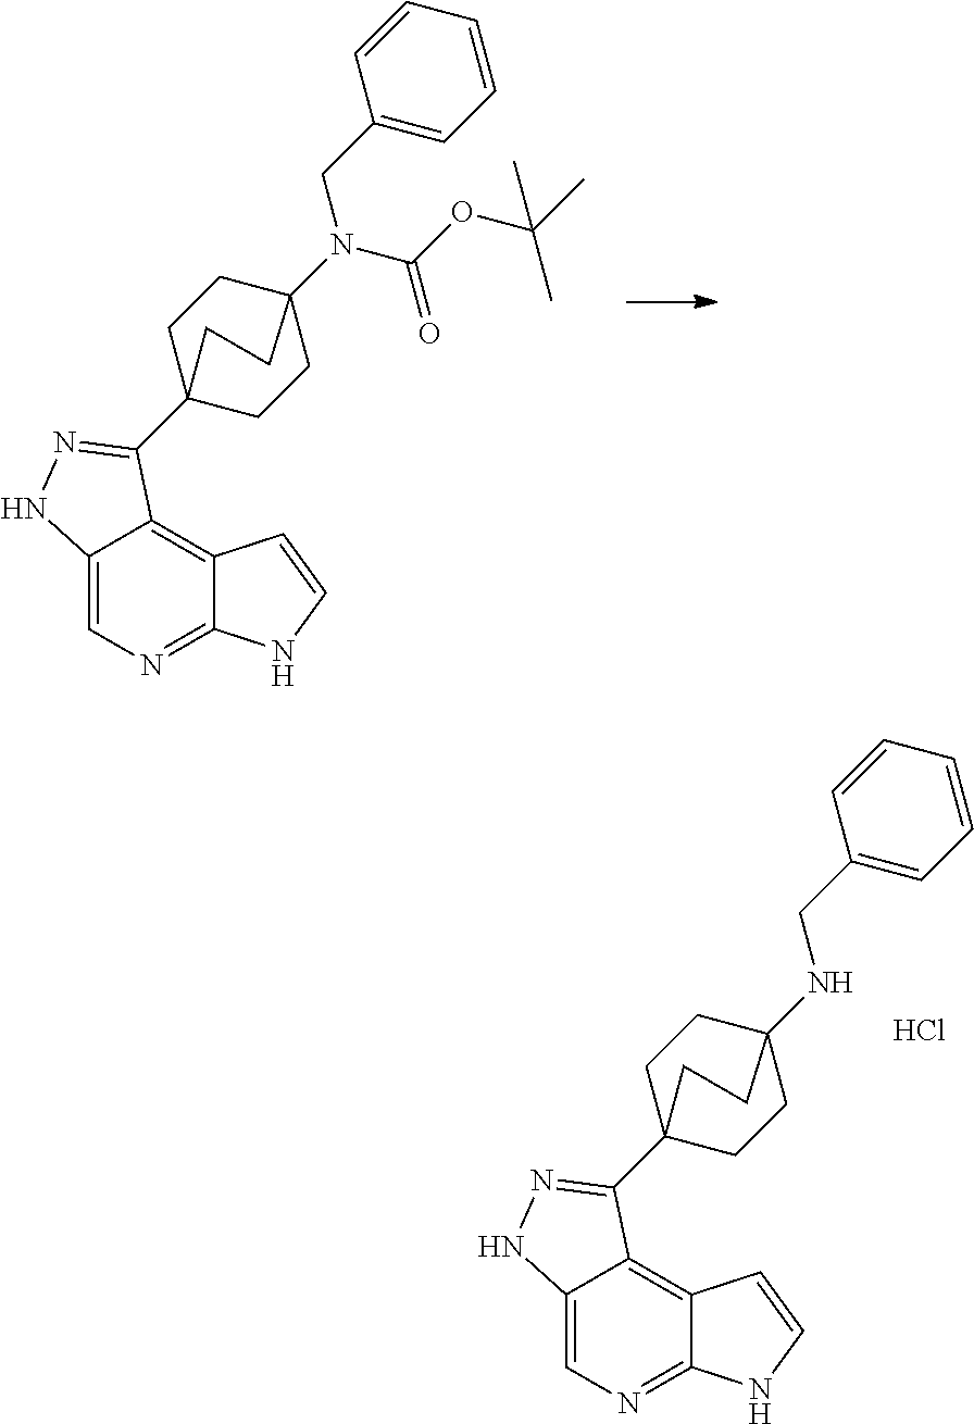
C12=CN=C3C(=C1C(C14CCC(NCC5=CC=CC=C5)(CC1)CC4)=NN2)C=CN3.Cl.C12=CN=C3C(=C1C(C14CCC(N(C(OC(C)(C)C)=O)CC5=CC=CC=C5)(CC1)CC4)=NN2)C=CN3
